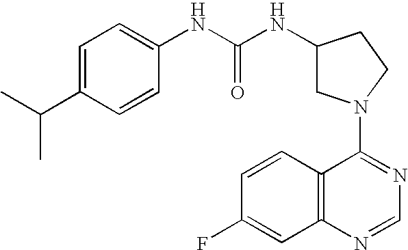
C1(N2CC(NC(NC3=CC=C(C(C)C)C=C3)=O)CC2)=NC=NC2=C1C=CC(F)=C2
